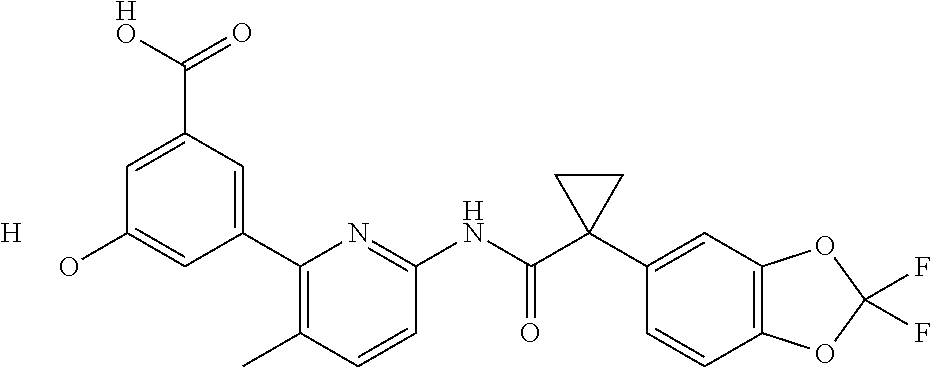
C1(C2=CC(C([HO])=O)=CC(O)=C2)=C(C)C=CC(NC(C2(C3=CC4=C(C=C3)OC(F)(F)O4)CC2)=O)=N1.[H]
